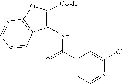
C1(C(=O)NC2=C([CO2H])OC3=C2C=CC=N3)=CC=NC(Cl)=C1
